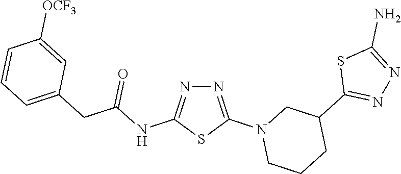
S1C(C2CN(C3=NN=C(NC(CC4=CC=CC([OCF3])=C4)=O)S3)CCC2)=NN=C1N
